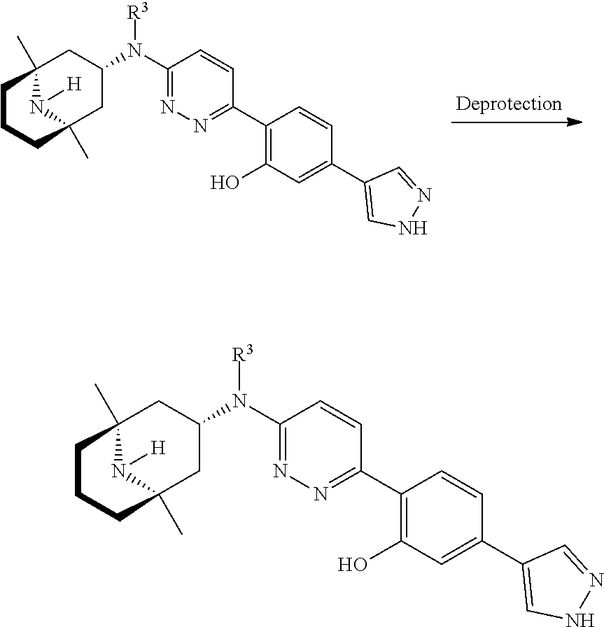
C1(C2=NN=C(N(C3CC4(C)N([H])C(C)(C3)CCC4)[R3])C=C2)=C(O)C=C(C2=CNN=C2)C=C1.C1(C2=NN=C(N(C3CC4(C)CCCC(C)(C3)N4[H])[R3])C=C2)=C(O)C=C(C2=CNN=C2)C=C1
